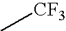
C[CF3]
